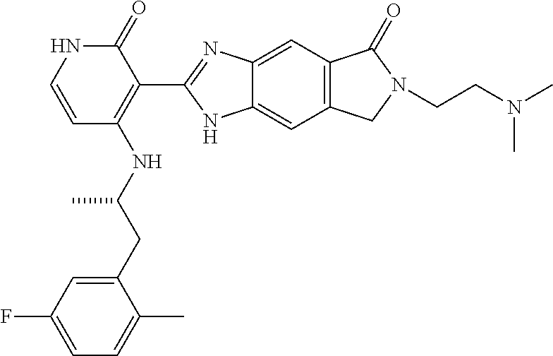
C1(CC(NC2=C(C3=NC4=CC5=C(C=C4N3)CN(CCN(C)C)C5=O)C(=O)NC=C2)C)=CC(F)=CC=C1C
